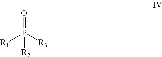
O=P([R3])([R1])[R2]
